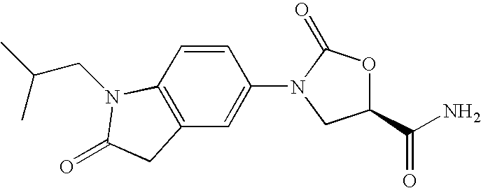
C12=C(C=CC(N3CC(C(N)=O)OC3=O)=C1)N(CC(C)C)C(=O)C2
